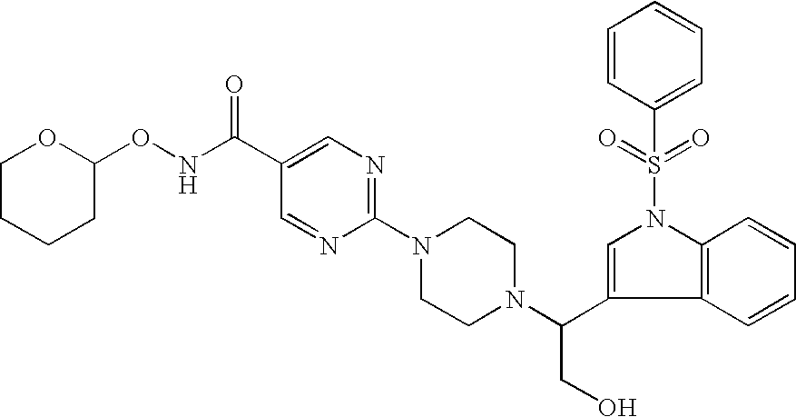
C1(ONC(C2=CN=C(N3CCN(C(C4=CN(S(C5=CC=CC=C5)(=O)=O)C5=C4C=CC=C5)CO)CC3)N=C2)=O)OCCCC1
